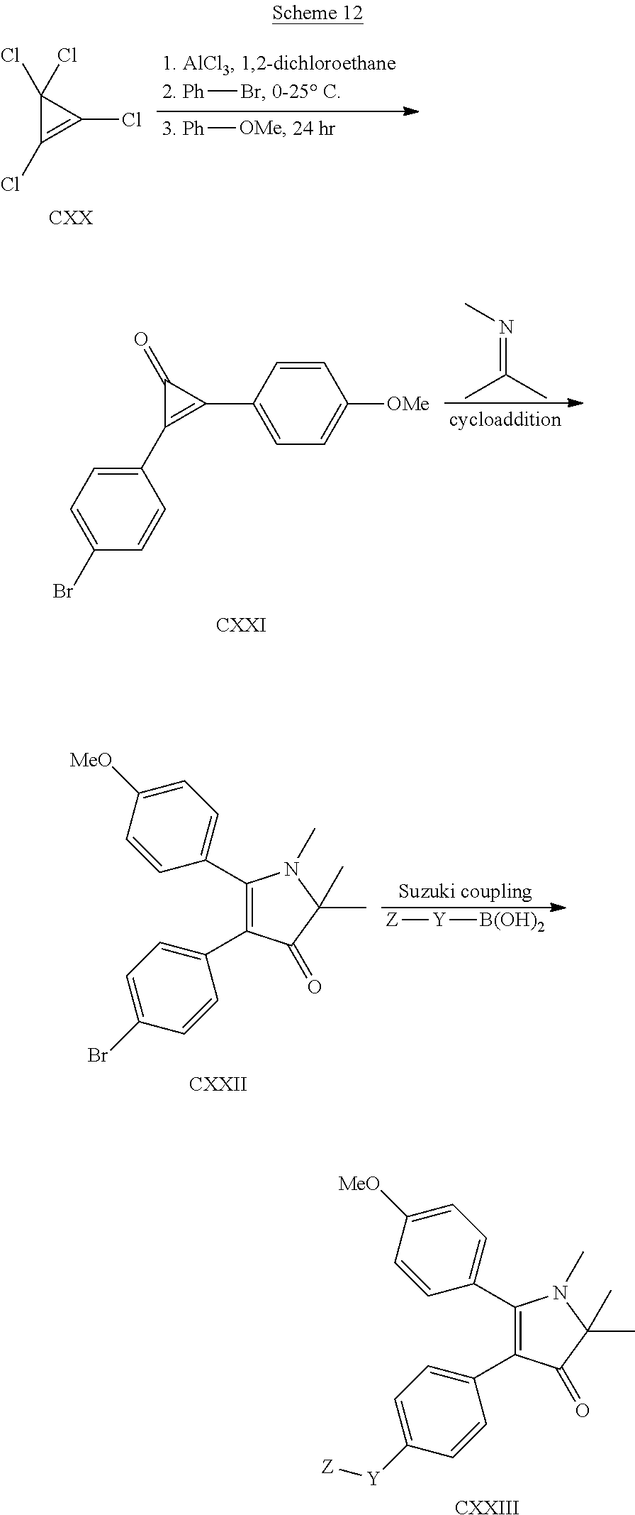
[Ph]Br.[Ph][OMe].C1(Cl)(Cl)C(Cl)=C1Cl.N(=C(C)C)C.C1(Br)=CC=C(C2=C(C3=CC=C([OMe])C=C3)C2=O)C=C1.[Z][Y][B(OH)2].C1([MeO])=CC=C(C2=C(C3=CC=C(Br)C=C3)C(=O)C(C)(C)N2C)C=C1.[CXXII].C1([MeO])=CC=C(C2=C(C3=CC=C([Y][Z])C=C3)C(=O)C(C)(C)N2C)C=C1.[CXXIII]
